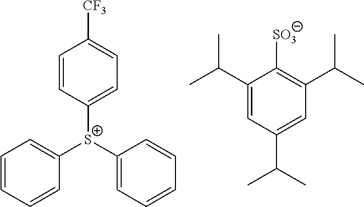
C1([S+](C2=CC=CC=C2)C2=CC=CC=C2)=CC=C([CF3])C=C1.C1(C(C)C)=CC(C(C)C)=CC(C(C)C)=C1[SO3]
